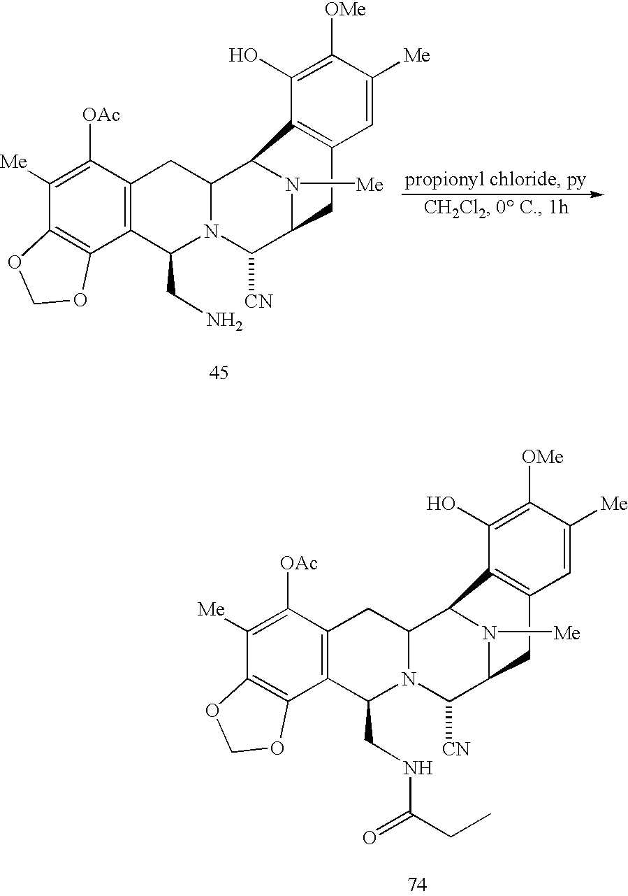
C1([Me])=C([OAc])C2=C(C3=C1OCO3)C(CNC(=O)CC)N1C(C3N([Me])C(C1[CN])CC1=C3C(O)=C([OMe])C([Me])=C1)C2.C1([Me])=C([OAc])C2=C(C3=C1OCO3)C(CN)N1C(C3N([Me])C(C1[CN])CC1=C3C(O)=C([OMe])C([Me])=C1)C2
